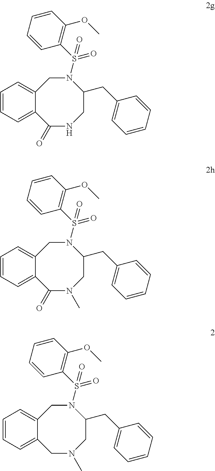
C1=CC=C2C(=C1)CN(S(C1=C(OC)C=CC=C1)(=O)=O)C(CC1=CC=CC=C1)CNC2=O.C1=CC=C2C(=C1)CN(S(C1=C(OC)C=CC=C1)(=O)=O)C(CC1=CC=CC=C1)CN(C)C2=O.C1=CC=C2C(=C1)CN(S(C1=C(OC)C=CC=C1)(=O)=O)C(CC1=CC=CC=C1)CN(C)C2
